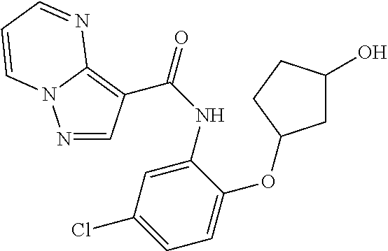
N1=CC(C(NC2=CC(Cl)=CC=C2OC2CC(O)CC2)=O)=C2N1C=CC=N2
